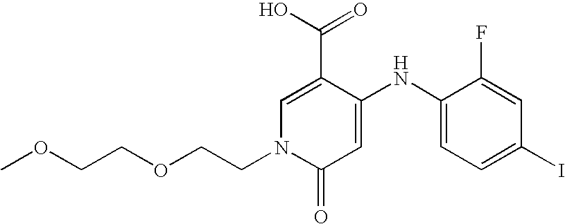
C1=C(C(O)=O)C(NC2=CC=C(I)C=C2F)=CC(=O)N1CCOCCOC
